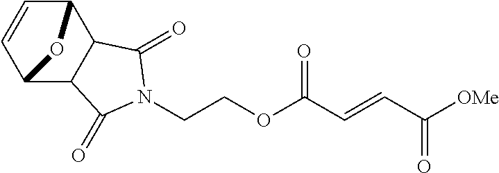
C(COC(C=CC([OMe])=O)=O)N1C(=O)C2C3C=CC(C2C1=O)O3
